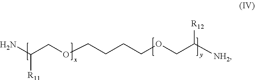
C(COCCCCOCC([NH2])[R12])(N)[R11]
